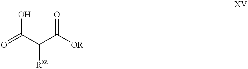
O=C(C(C([OR])=O)[Rxa])O
